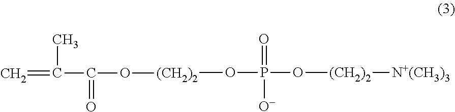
[(CH2)2](OP(=O)([O-])O[(CH2)2][N+(CH3)3])OC(=O)C(C)=C
